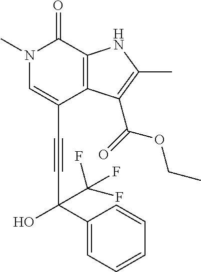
C(C1=CN(C)C(=O)C2=C1C(C(=O)OCC)=C(C)N2)#CC(O)(C(F)(F)F)C1=CC=CC=C1
